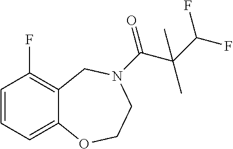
C1=CC=C2C(=C1F)CN(C(=O)C(C)(C)C(F)F)CCO2
